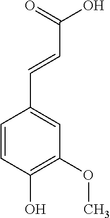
C1=CC(O)=C(OC)C=C1C=CC(O)=O
